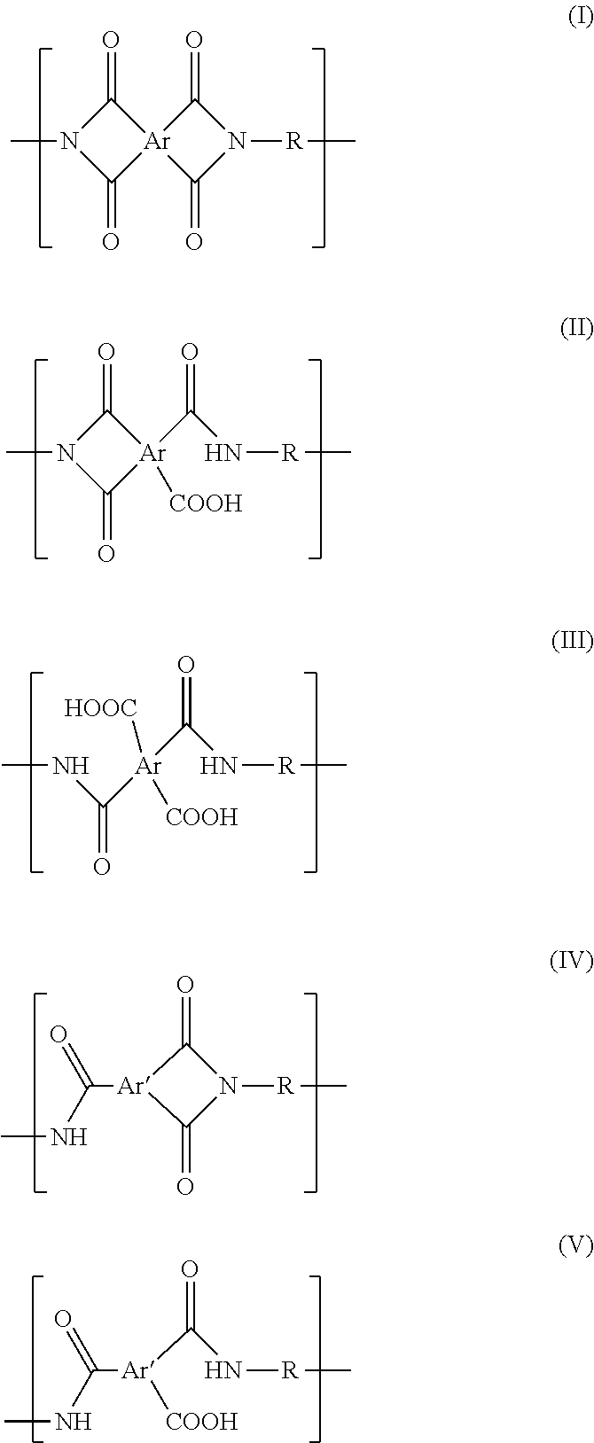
C1(=O)N(C)C(=O)[Ar]12C(=O)N([R]C)C2=O.C1(=O)N(C)C(=O)[Ar]1([COOH])C(N[R]C)=O.[HOOC][Ar](C(NC)=O)([COOH])C(N[R]C)=O.[Ar]1(C(=O)NC)C(=O)N([R]C)C1=O.[Ar]([COOH])(C(N[R]C)=O)C(=O)NC
